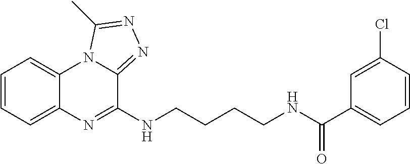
C1=CC=C2C(=C1)N1C(=NN=C1C)C(NCCCCNC(C1=CC=CC(Cl)=C1)=O)=N2
